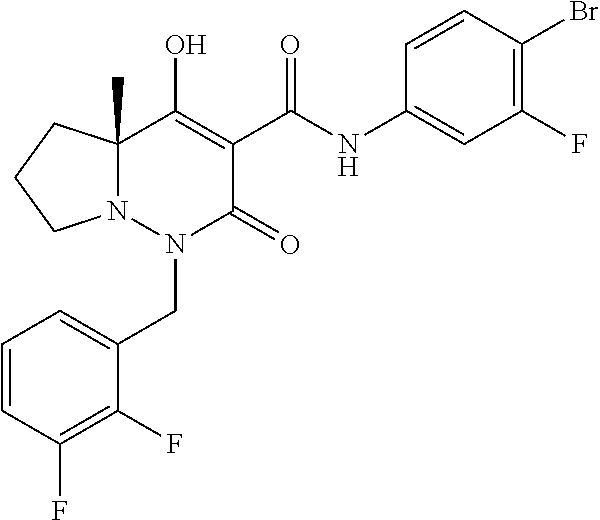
C1=CC(F)=C(F)C(CN2C(=O)C(C(=O)NC3=CC(F)=C(Br)C=C3)=C(O)C3(C)N2CCC3)=C1
